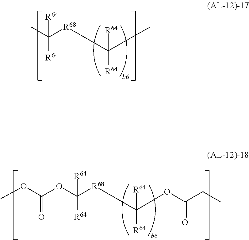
CC([R68]C(C)([R64])[R64])([R64])[R64].O(C([R68]C(OC(CC)=O)([R64])[R64])([R64])[R64])C(OC)=O
